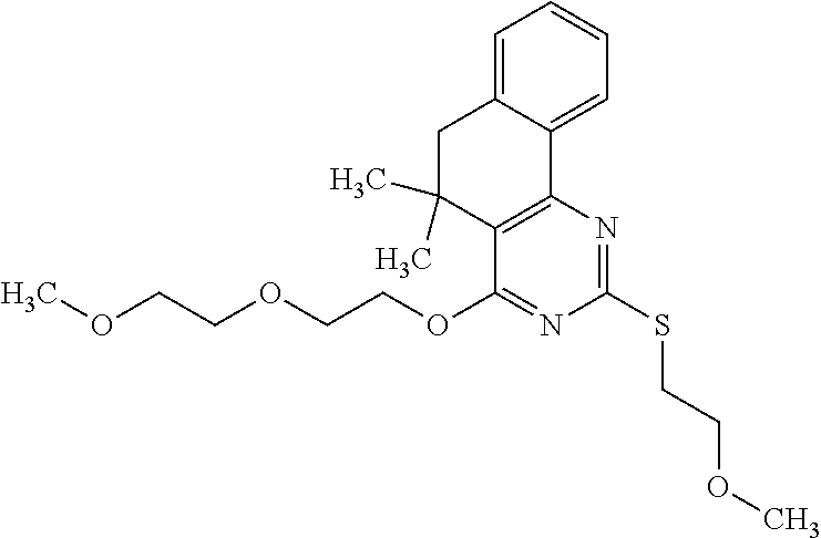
C1=C2C(=CC=C1)C1=C(C(C)(C)C2)C(OCCOCCOC)=NC(SCCOC)=N1
